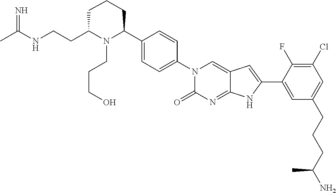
CC(NCCC1N(CCCO)C(C2=CC=C(N3C(=O)N=C4C(=C3)C=C(C3=CC(CCCC(N)C)=CC(Cl)=C3F)N4)C=C2)CCC1)=N
